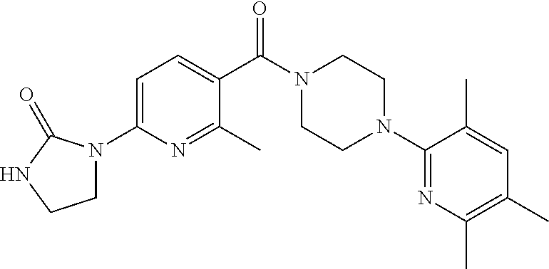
C1=C(N2CCNC2=O)N=C(C)C(C(N2CCN(C3=NC(C)=C(C)C=C3C)CC2)=O)=C1
